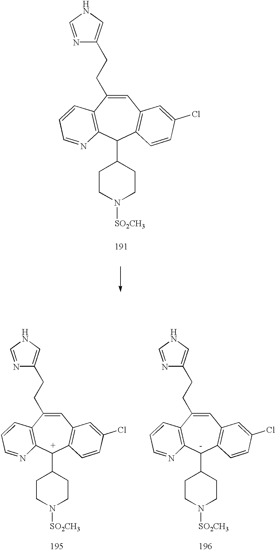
C1=C(CCC2=CNC=N2)C2=C(C(C3CCN([SO2CH3])CC3)C3=C1C=C(Cl)C=C3)N=CC=C2.C1=C(CCC2=CNC=N2)C2=C([C+](C3CCN([SO2CH3])CC3)C3=C1C=C(Cl)C=C3)N=CC=C2.C1=C(CCC2=CNC=N2)C2=C([C-](C3CCN([SO2CH3])CC3)C3=C1C=C(Cl)C=C3)N=CC=C2
